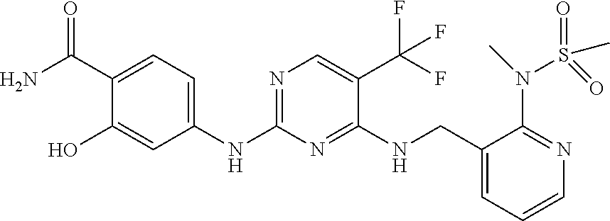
C1(NC2=NC=C(C(F)(F)F)C(NCC3=CC=CN=C3N(C)S(=O)(=O)C)=N2)=CC=C(C(N)=O)C(O)=C1
